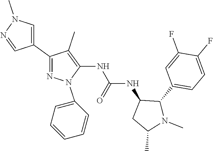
C1(C2=CN(C)N=C2)=NN(C2=CC=CC=C2)C(NC(NC2C(C3=CC=C(F)C(F)=C3)N(C)C(C)C2)=O)=C1C
